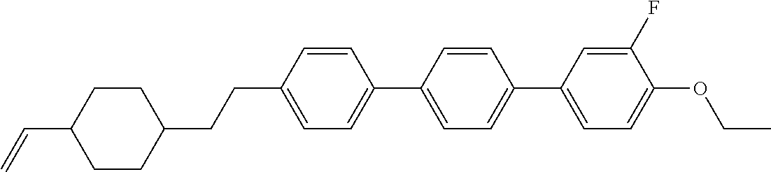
C1CC(C=C)CCC1CCC1=CC=C(C2=CC=C(C3=CC=C(OCC)C(F)=C3)C=C2)C=C1
